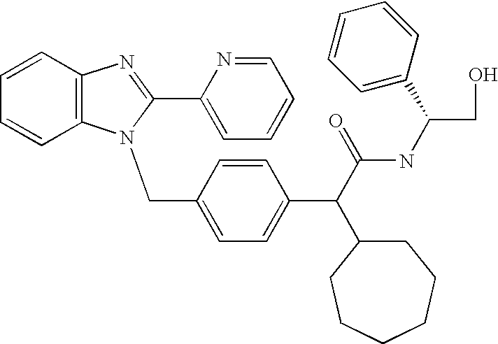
C1=CC=CC2=C1N=C(C1=CC=CC=N1)N2CC1=CC=C(C(C(NC(CO)C2=CC=CC=C2)=O)C2CCCCCC2)C=C1
